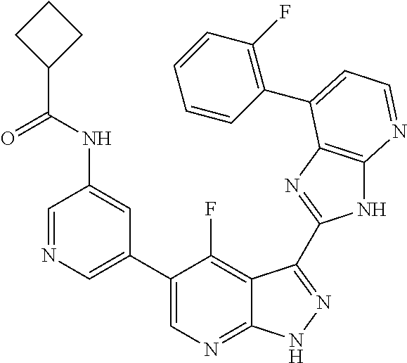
C1=NC=C(C2=CN=C3C(=C2F)C(C2=NC4=C(N2)N=CC=C4C2=C(F)C=CC=C2)=NN3)C=C1NC(C1CCC1)=O
